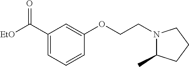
C1(C([EtO])=O)=CC=CC(OCCN2C(C)CCC2)=C1
